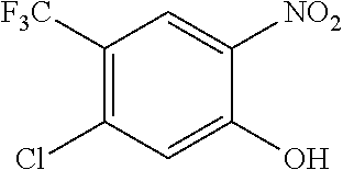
C1([F3C])=C(Cl)C=C(O)C([NO2])=C1
